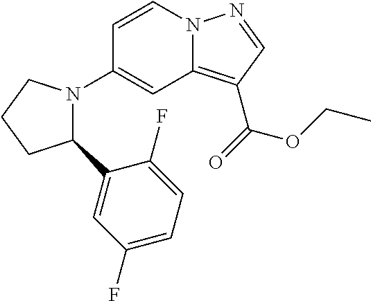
C1(N2C(C3=CC(F)=CC=C3F)CCC2)=CC2=C(C(=O)OCC)C=NN2C=C1
